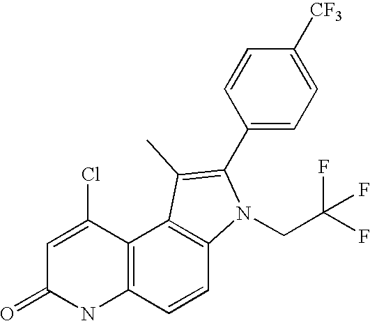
N1C2=C(C(Cl)=CC1=O)C1=C(C=C2)N(CC(F)(F)F)C(C2=CC=C([CF3])C=C2)=C1C
